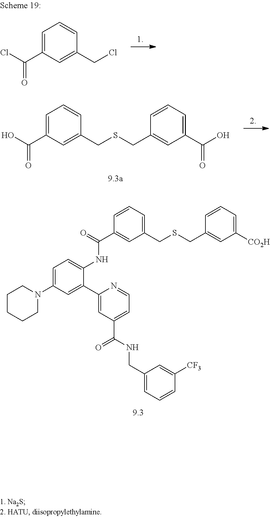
C1=C(N2CCCCC2)C=C(C2=CC(C(NCC3=CC=CC([CF3])=C3)=O)=CC=N2)C(NC(C2=CC(CSCC3=CC([CO2H])=CC=C3)=CC=C2)=O)=C1.C1=CC=C(C(O)=O)C=C1CSCC1=CC(C(O)=O)=CC=C1.C1=C(C(Cl)=O)C=C(CCl)C=C1
